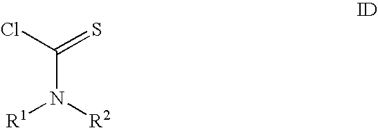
C(=S)(Cl)N([R2])[R1]
